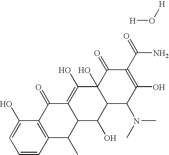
C1=CC2=C(C(O)=C1)C(=O)C1=C(O)C3(O)C(C(O)C1C2C)C(N(C)C)C(O)=C(C(=O)N)C3=O.[H]O[H]
